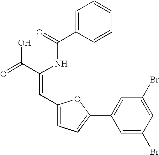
C1=C(C(=O)NC(C(=O)O)=CC2=CC=C(C3=CC(Br)=CC(Br)=C3)O2)C=CC=C1
